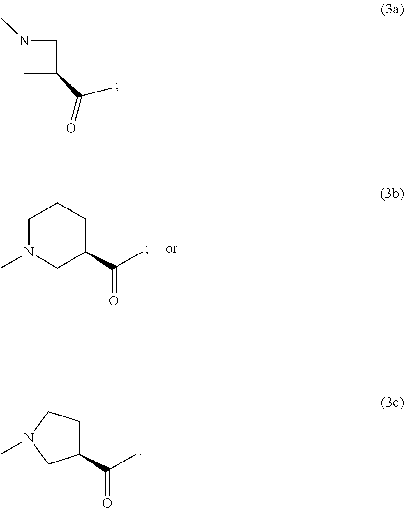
N1(C)CC(C(C)=O)C1.C1N(C)CC(C(C)=O)CC1.C1(C(C)=O)CCN(C)C1
